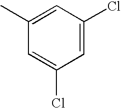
C1=C(Cl)C=C(C)C=C1Cl
